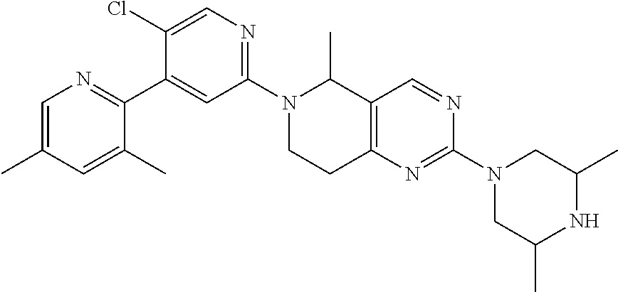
N1(C2=NC=C(Cl)C(C3=NC=C(C)C=C3C)=C2)CCC2=C(C1C)C=NC(N1CC(C)NC(C)C1)=N2
